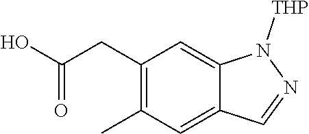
C1(CC(O)=O)=C(C)C=C2C(=C1)N([THP])N=C2
